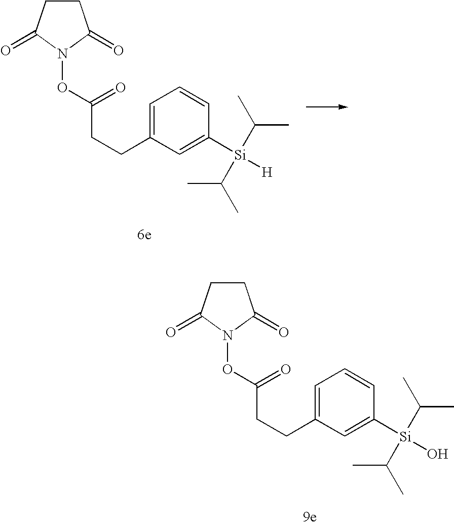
C1CC(=O)N(OC(CCC2=CC=CC([Si]([H])(C(C)C)C(C)C)=C2)=O)C1=O.C1CC(=O)N(OC(CCC2=CC=CC([Si](O)(C(C)C)C(C)C)=C2)=O)C1=O
